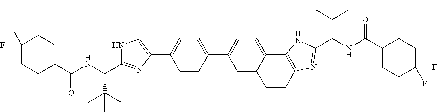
N1C(C(NC(=O)C2CCC(F)(F)CC2)C(C)(C)C)=NC(C2=CC=C(C3=CC=C4C(=C3)CCC3=C4NC(C(NC(=O)C4CCC(F)(F)CC4)C(C)(C)C)=N3)C=C2)=C1
